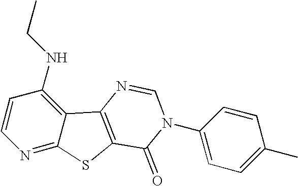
C1=CC(NCC)=C2C(=N1)SC1=C2N=CN(C2=CC=C(C)C=C2)C1=O
